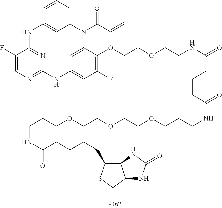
C1(F)=CN=C(NC2=CC(F)=C(OCCOCCNC(=O)CCCC(NCCCOCCOCCOCCCNC(CCCCC3SCC4C3NC(=O)N4)=O)=O)C=C2)N=C1NC1=CC(NC(C=C)=O)=CC=C1
